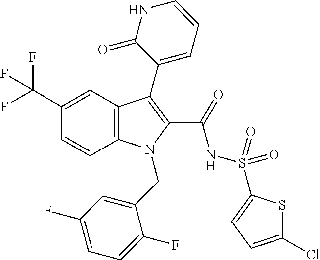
C1(C(F)(F)F)=CC2=C(C=C1)N(CC1=CC(F)=CC=C1F)C(C(=O)NS(=O)(=O)C1=CC=C(Cl)S1)=C2C1=CC=CNC1=O
